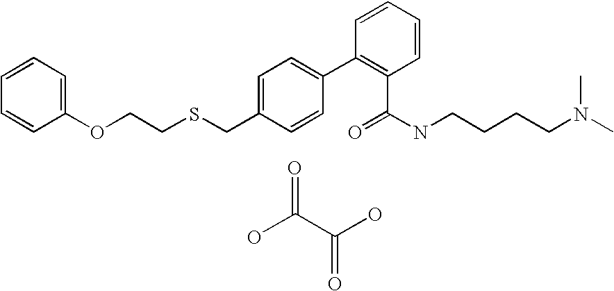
C1(OCCSCC2=CC=C(C3=C(C(NCCCCN(C)C)=O)C=CC=C3)C=C2)=CC=CC=C1.OC(=O)C(O)=O
